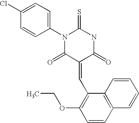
C1(Cl)=CC=C(N2C(=S)NC(=O)C(=CC3=C(OCC)C=CC4=C3C=CC=C4)C2=O)C=C1
